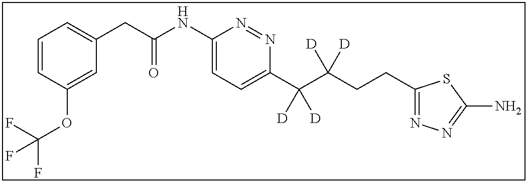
C1(C(C(CCC2=NN=C(N)S2)([D])[D])([D])[D])=CC=C(NC(CC2=CC=CC(OC(F)(F)F)=C2)=O)N=N1
